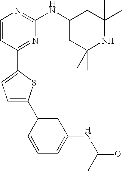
C1=CC(C2=CC=C(C3=CC(NC(C)=O)=CC=C3)S2)=NC(NC2CC(C)(C)NC(C)(C)C2)=N1
